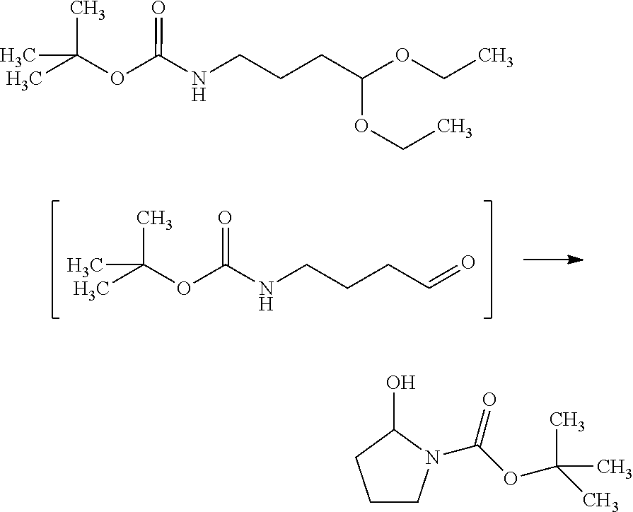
C(CCC=O)NC(OC(C)(C)C)=O.C(CCC(OCC)OCC)NC(OC(C)(C)C)=O.C1CN(C(OC(C)(C)C)=O)C(O)C1
